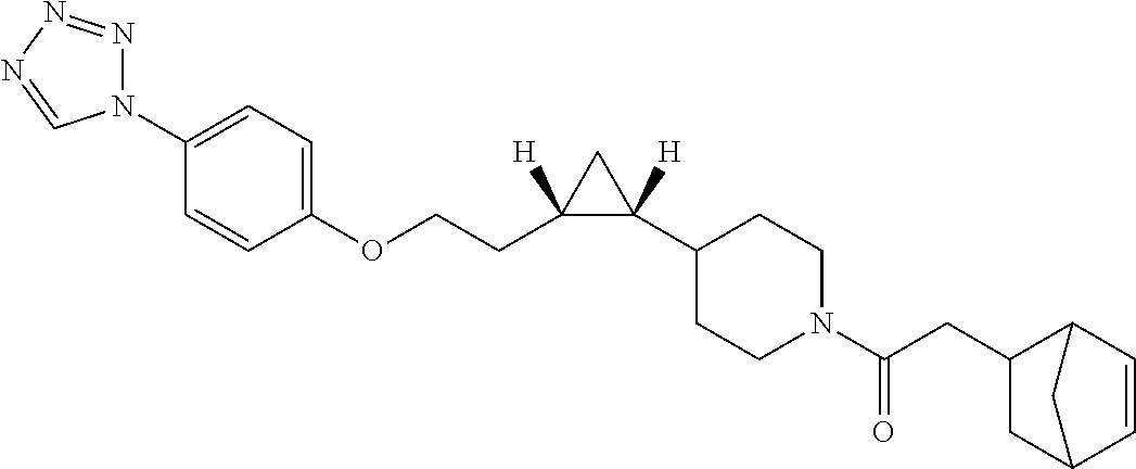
C1([H])(CCOC2=CC=C(N3N=NN=C3)C=C2)C(C2CCN(C(=O)CC3C4C=CC(C3)C4)CC2)([H])C1
